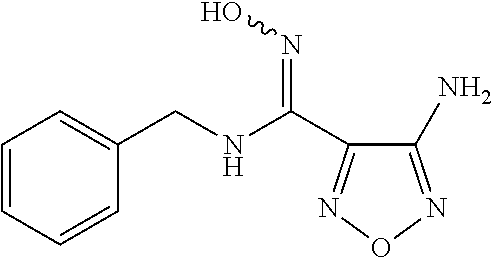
C(NC(C1=NON=C1N)=NO)C1=CC=CC=C1
